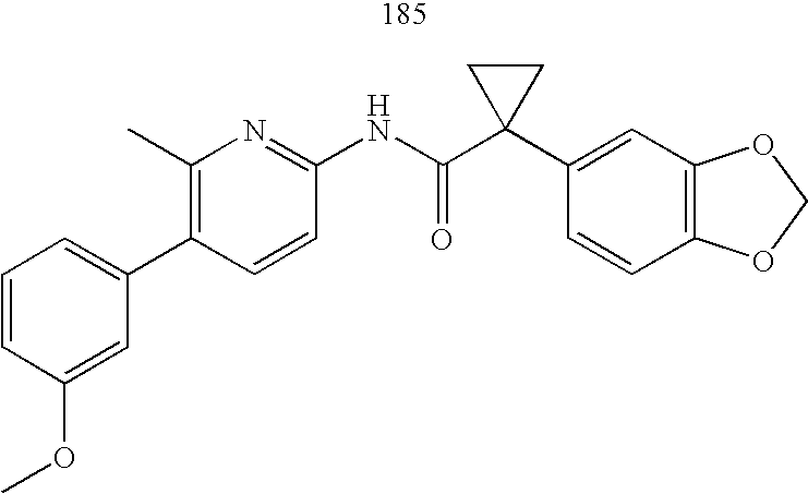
C1=CC=C(C2=C(C)N=C(NC(C3(C4=CC5=C(C=C4)OCO5)CC3)=O)C=C2)C=C1OC
